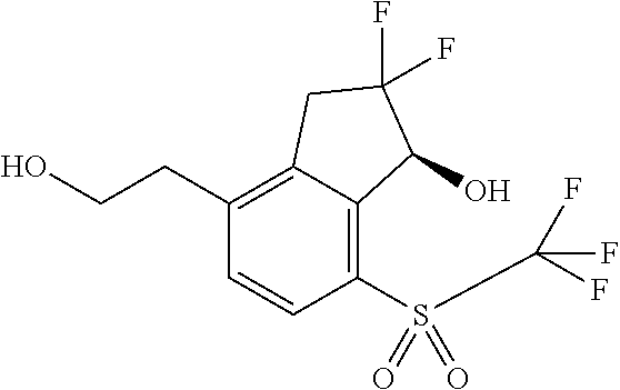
C1(S(=O)(C(F)(F)F)=O)=C2C(=C(CCO)C=C1)CC(F)(F)C2O
